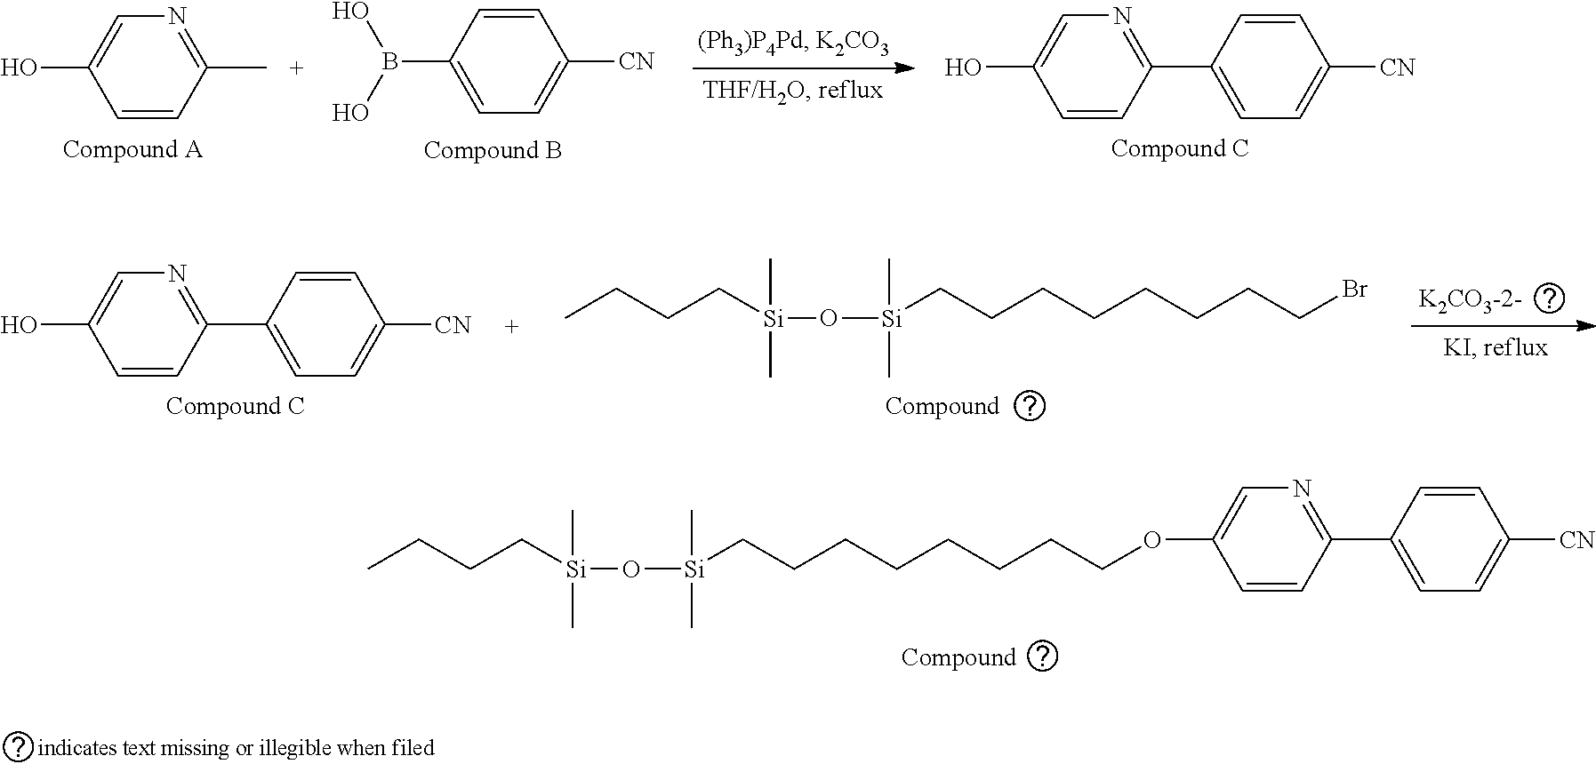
C1=CC(C)=NC=C1O.C1=C(B(O)O)C=CC([CN])=C1.C1=CC(C2=CC=C([CN])C=C2)=NC=C1O.C1=CC(C2=CC=C([CN])C=C2)=NC=C1O.C([Si](O[Si](CCCCCCCCBr)(C)C)(C)C)CCC.C([Si](O[Si](CCCCCCCCOC1=CN=C(C2=CC=C([CN])C=C2)C=C1)(C)C)(C)C)CCC
